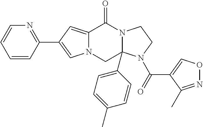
C12=CC(C3=NC=CC=C3)=CN1CC1(C3=CC=C(C)C=C3)N(C2=O)CCN1C(=O)C1=CON=C1C
